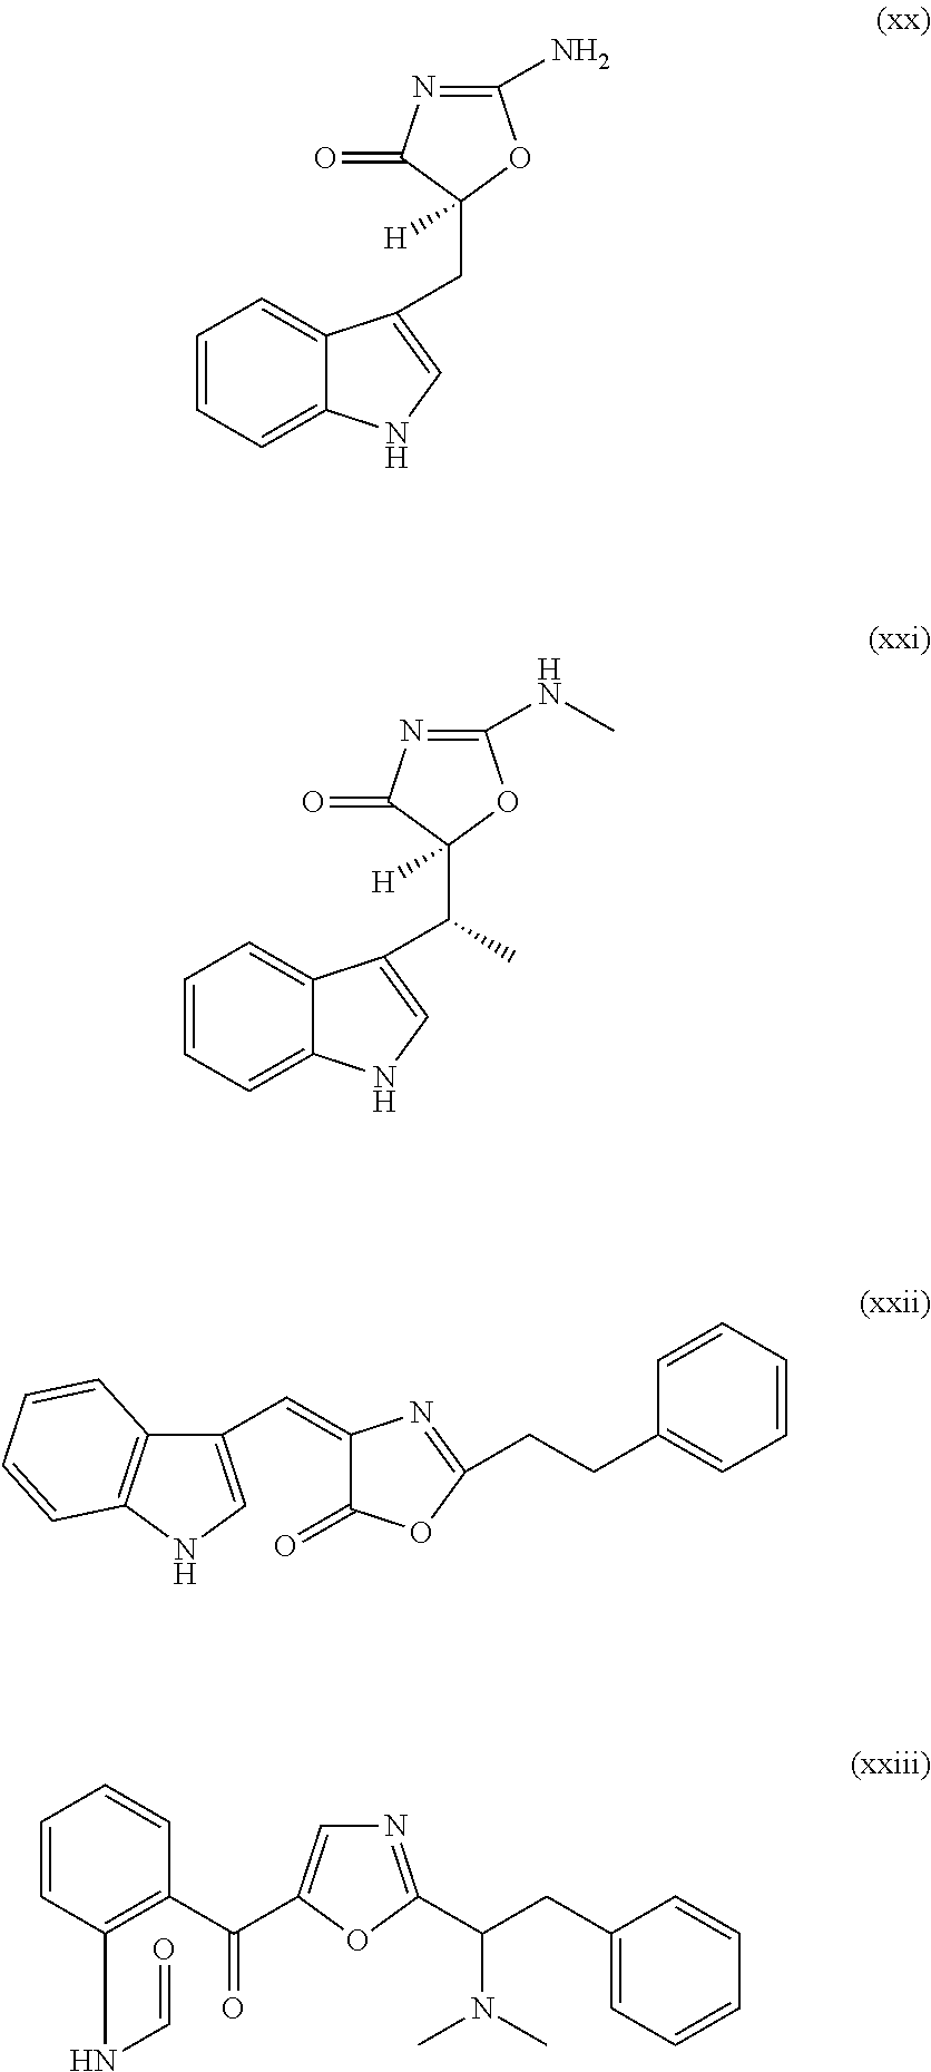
C1=CC=C2C(=C1)C(CC1([H])C(=O)N=C(N)O1)=CN2.C1=CC=C2C(=C1)C(C(C1([H])C(=O)N=C(NC)O1)C)=CN2.C1(C=C2C(=O)OC(CCC3=CC=CC=C3)=N2)=CNC2=C1C=CC=C2.C1=CC(NC=O)=C(C(C2=CN=C(C(CC3=CC=CC=C3)N(C)C)O2)=O)C=C1
